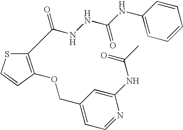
C1(COC2=C(C(NNC(NC3=CC=CC=C3)=O)=O)SC=C2)=CC=NC(NC(=O)C)=C1
